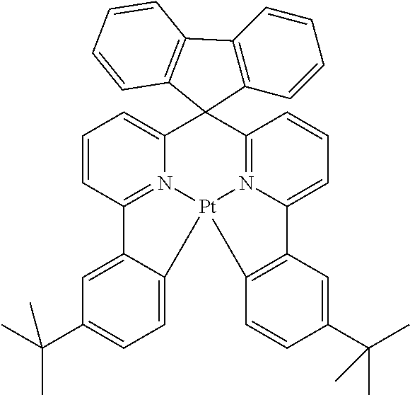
C12=N3C(=CC=C1)C1(C4=N5C(=CC=C4)C4=C(C=CC(C(C)(C)C)=C4)[Pt]35C3=CC=C(C(C)(C)C)C=C23)C2=C(C=CC=C2)C2=C1C=CC=C2
